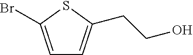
C1=C(Br)SC(CCO)=C1
